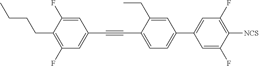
C1=C(F)C(CCCC)=C(F)C=C1C#CC1=CC=C(C2=CC(F)=C([NCS])C(F)=C2)C=C1CC
